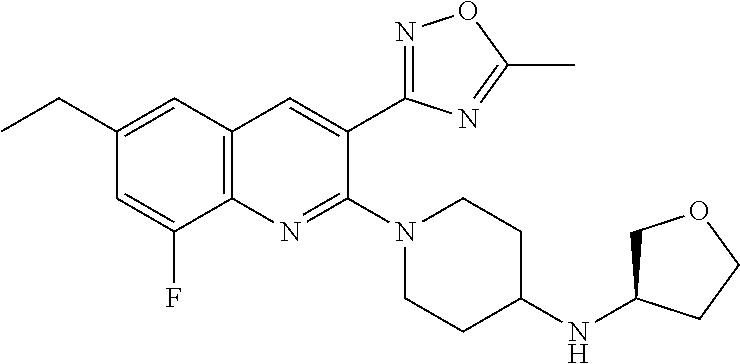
C1(CC)=CC2=C(N=C(N3CCC(NC4COCC4)CC3)C(C3=NOC(C)=N3)=C2)C(F)=C1
